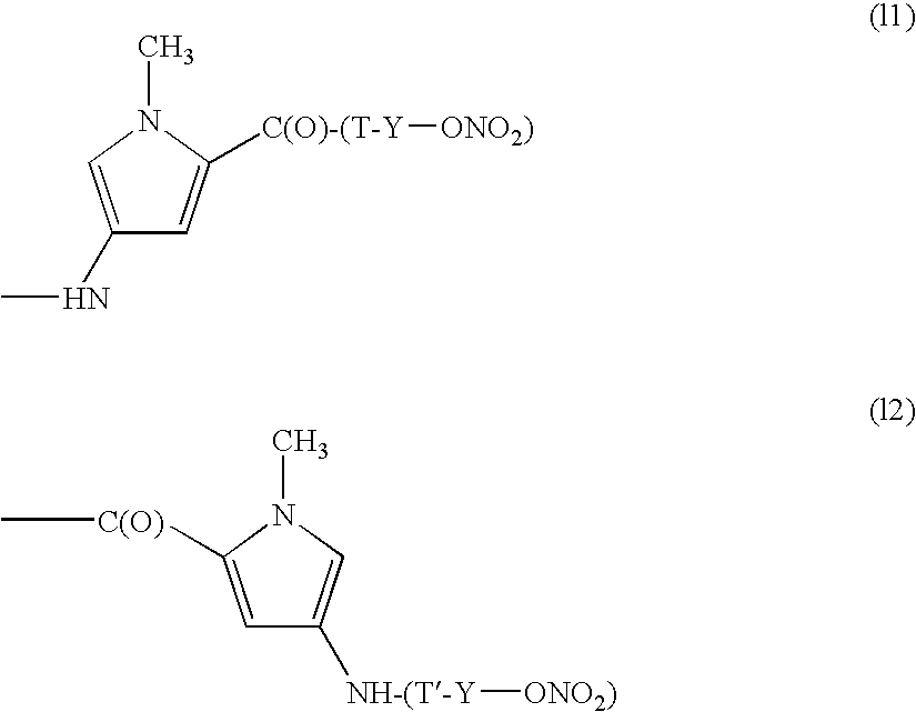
[C(O)-(T-Y]([ONO2)])C1=CC(NC)=CN1C.C1=C([C(O)]C)N(C)C=C1[NH-(T-Y][ONO2)]
